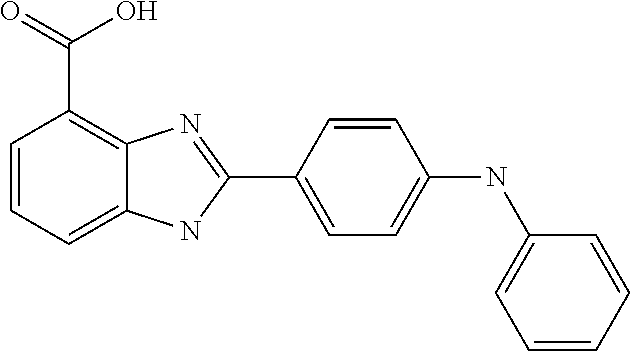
C1=CC=C2C(=C1C(=O)O)N=C(C1=CC=C(NC3=CC=CC=C3)C=C1)N2
